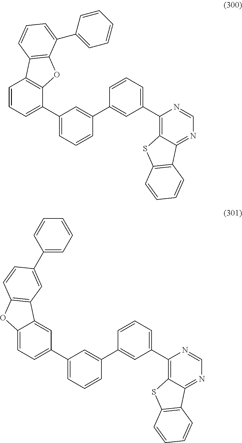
C1=CC=C(C2=CC=CC(C3=CC(C4=C5C(=NC=N4)C4=C(S5)C=CC=C4)=CC=C3)=C2)C2=C1C1=C(O2)C(C2=CC=CC=C2)=CC=C1.C12=CC=C(C3=CC=CC(C4=CC(C5=C6C(=NC=N5)C5=C(S6)C=CC=C5)=CC=C4)=C3)C=C1C1=C(O2)C=CC(C2=CC=CC=C2)=C1
